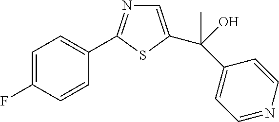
C1=C(C(C2=CC=NC=C2)(C)O)SC(C2=CC=C(F)C=C2)=N1
